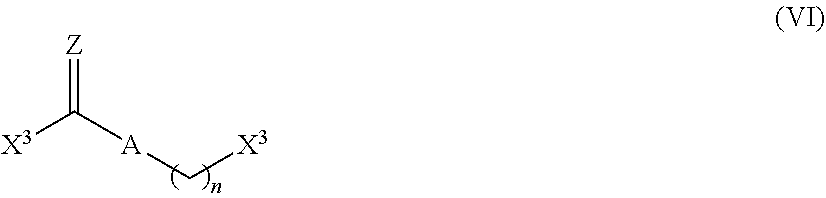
C([A]C[X3])([X3])=[Z]
